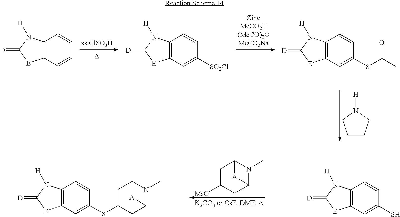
[D].C1CCN([H])C1.C12=C(C=CC=C1)[E]C(=[D])N2[H].C12=C(C=C([SO2Cl])C=C1)[E]C(=[D])N2[H].C12=C(C=C(SC(=O)C)C=C1)[E]C(=[D])N2[H].C1C([MsO])CC2N(C)C1[A]2.C12=C(C=C(S)C=C1)[E]C(=[D])N2[H].C12=C(C=C(SC3CC4N(C)C(C3)[A]4)C=C1)[E]C(=[D])N2[H]
